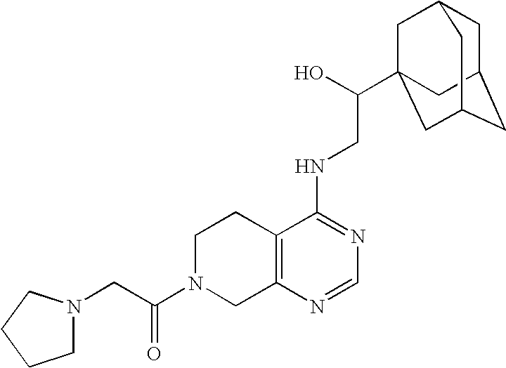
C(=O)(N1CC2=C(CC1)C(NCC(O)C13CC4CC(CC(C1)C4)C3)=NC=N2)CN1CCCC1
